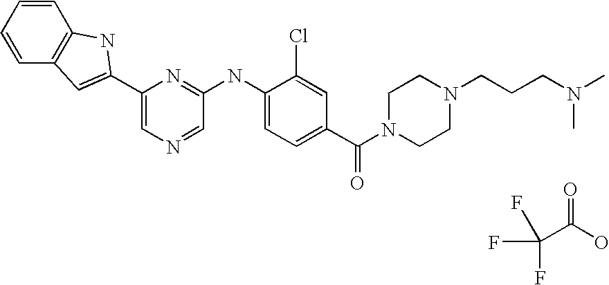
C1=CC=CC2=C1NC(C1=CN=CC(NC3=CC=C(C(=O)N4CCN(CCCN(C)C)CC4)C=C3Cl)=N1)=C2.C(C(O)=O)(F)(F)F
